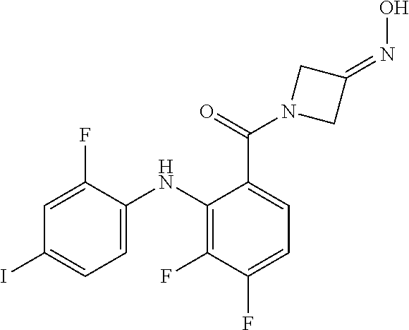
C1=C(F)C(NC2=C(F)C(F)=CC=C2C(=O)N2CC(=NO)C2)=CC=C1I
